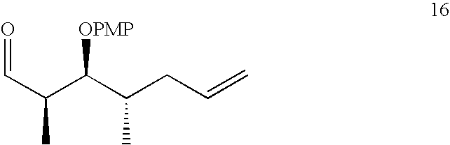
O=CC(C(C(CC=C)C)[OPMP])C
